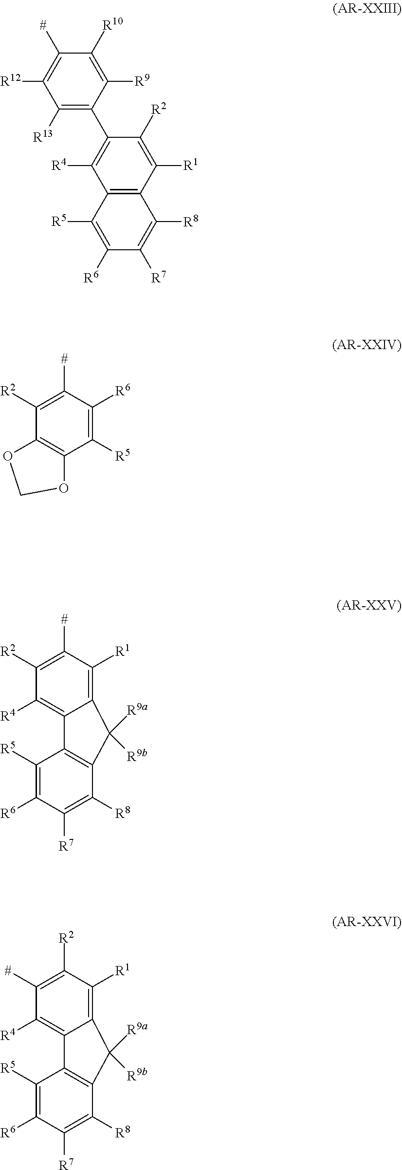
C1([#])=C([R12])C([R13])=C(C2=C([R4])C3=C(C([R1])=C2[R2])C([R8])=C([R7])C([R6])=C3[R5])C([R9])=C1[R10].C1([R5])=C([R6])C([#])=C([R2])C2=C1OCO2.C12=C([R1])C([#])=C([R2])C([R4])=C1C1=C(C([R8])=C([R7])C([R6])=C1[R5])C2([R9a])[R9b].C12=C([R1])C([R2])=C([#])C([R4])=C1C1=C(C([R8])=C([R7])C([R6])=C1[R5])C2([R9a])[R9b]
